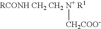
[RCONH CH2 CH2 N+ R1][CH2COO-]
